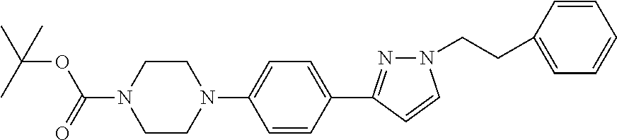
C1CN(C2=CC=C(C3=NN(CCC4=CC=CC=C4)C=C3)C=C2)CCN1C(=O)OC(C)(C)C
